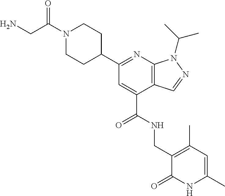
C1(C2=NC3=C(C(C(NCC4=C(C)C=C(C)NC4=O)=O)=C2)C=NN3C(C)C)CCN(C(CN)=O)CC1
